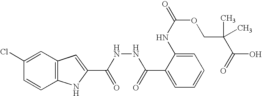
C12=C(C=C(Cl)C=C1)C=C(C(NNC(C1=CC=CC=C1NC(=O)OCC(C(O)=O)(C)C)=O)=O)N2
